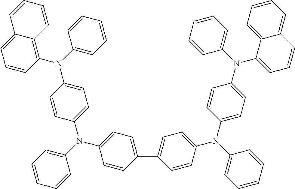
C12=CC=CC(N(C3=CC=CC=C3)C3=CC=C(N(C4=CC=CC=C4)C4=CC=C(C5=CC=C(N(C6=CC=CC=C6)C6=CC=C(N(C7=CC=CC=C7)C7=CC=CC8=CC=CC=C78)C=C6)C=C5)C=C4)C=C3)=C1C=CC=C2
